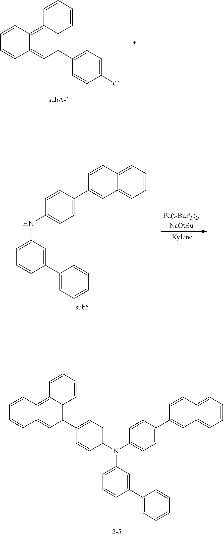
C1=CC2=CC(C3=CC=C(Cl)C=C3)=C3C(=C2C=C1)C=CC=C3.C1=CC(NC2=CC=CC(C3=CC=CC=C3)=C2)=CC=C1C1=CC2=CC=CC=C2C=C1.C1=CC2=CC(C3=CC=C(N(C4=CC=C(C5=CC6=CC=CC=C6C=C5)C=C4)C4=CC=CC(C5=CC=CC=C5)=C4)C=C3)=C3C(=C2C=C1)C=CC=C3
